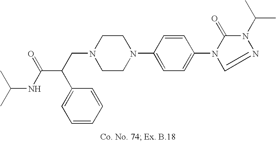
N1(CC(C(NC(C)C)=O)C2=CC=CC=C2)CCN(C2=CC=C(N3C(=O)N(C(C)C)N=C3)C=C2)CC1
